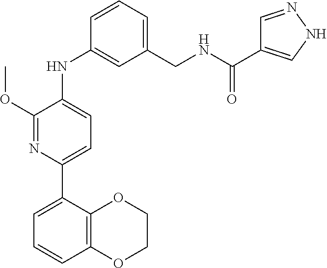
C1=CC=C(C2=CC=C(NC3=CC(CNC(=O)C4=CNN=C4)=CC=C3)C(OC)=N2)C2=C1OCCO2
